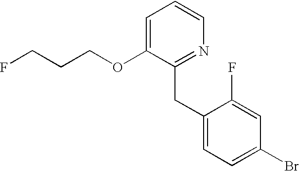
C1=C(OCCCF)C(CC2=CC=C(Br)C=C2F)=NC=C1
